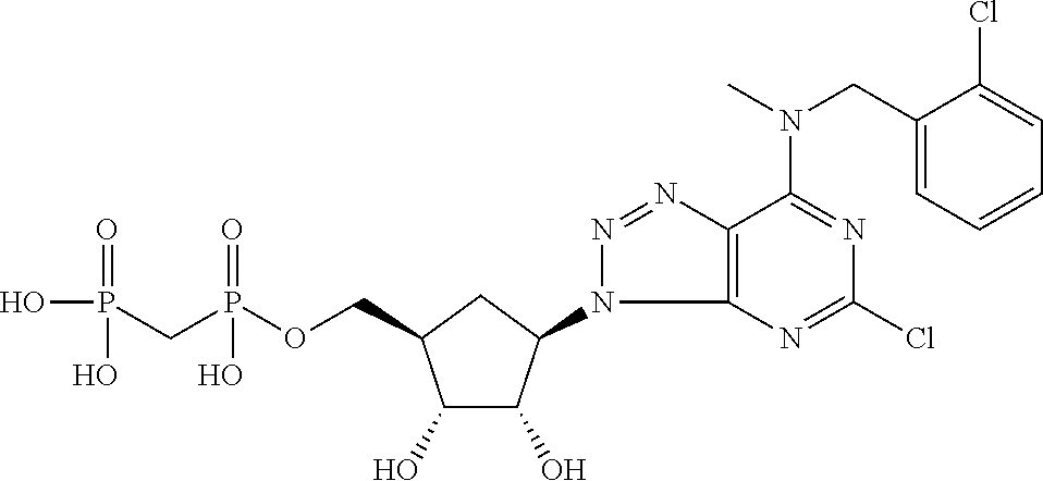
C1(O)C(O)C(N2C3=C(N=N2)C(N(CC2=CC=CC=C2Cl)C)=NC(Cl)=N3)CC1COP(CP(O)(=O)O)(=O)O
